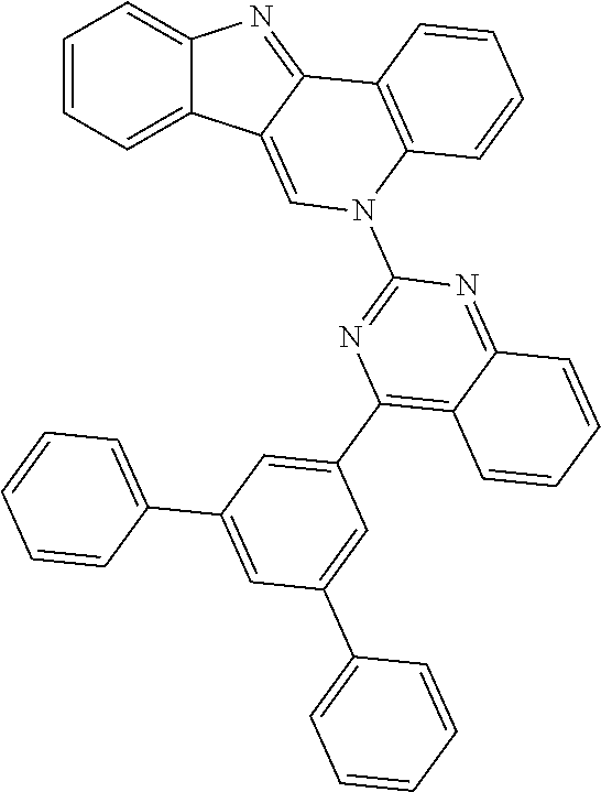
C1=CC=C2C(=C1)N=C1C2=CN(C2=NC(C3=CC(C4=CC=CC=C4)=CC(C4=CC=CC=C4)=C3)=C3C(=N2)C=CC=C3)C2=C1C=CC=C2
